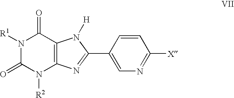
C1=CC([X])=NC=C1C1=NC2=C(N1[H])C(=O)N([R1])C(=O)N2[R2]
